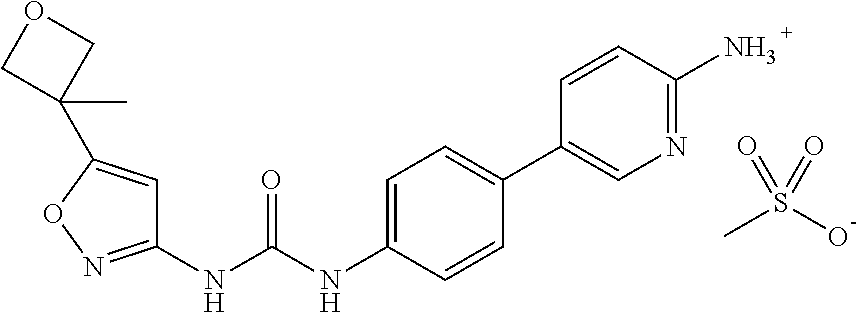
N(C(NC1=CC=C(C2=CN=C(N)C=C2)C=C1)=O)C1=NOC(C2(C)COC2)=C1.O=S(=O)(C)O
